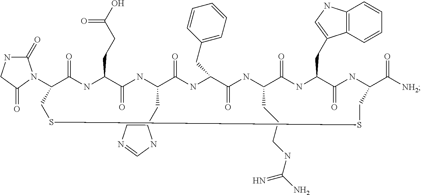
C1(N2C(=O)NCC2=O)CSSCC(C(=O)[NH2])NC(=O)C(CC2=CNC3=C2C=CC=C3)NC(=O)C(CCCNC(=N)N)NC(=O)C(CC2=CC=CC=C2)NC(=O)C(CC2CN=CN2)NC(=O)C(CCC(=O)O)NC1=O
